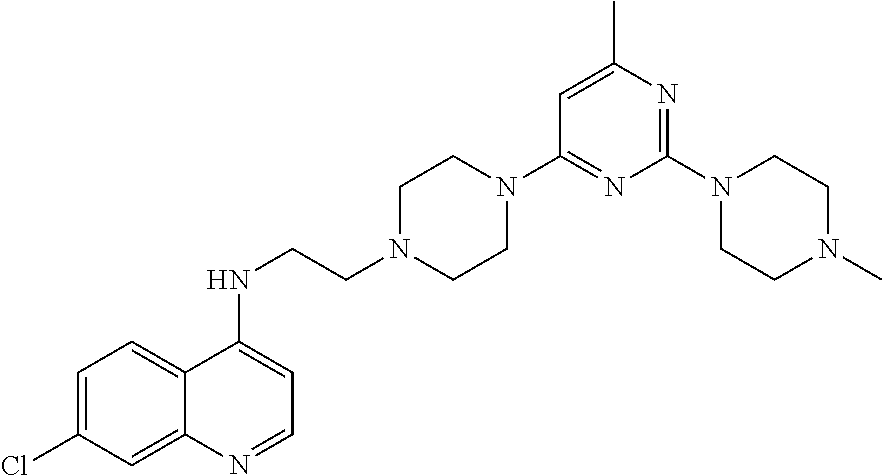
C1=C(Cl)C=C2C(=C1)C(NCCN1CCN(C3=NC(N4CCN(C)CC4)=NC(C)=C3)CC1)=CC=N2
